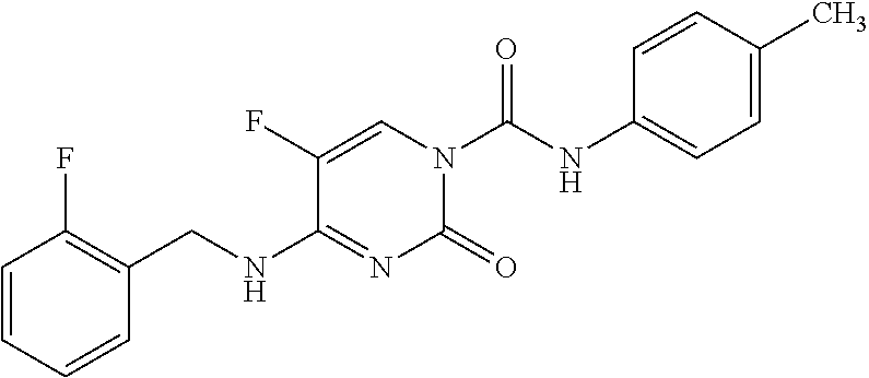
C1=C(F)C(NCC2=C(F)C=CC=C2)=NC(=O)N1C(NC1=CC=C(C)C=C1)=O
